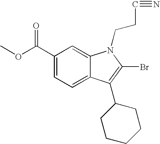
C12=CC=C(C(OC)=O)C=C1N(CCC#N)C(Br)=C2C1CCCCC1
